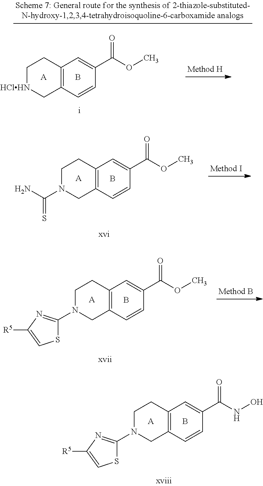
C12=C(C=CC(C(NO)=O)=C1)CN(C1=NC([R5])=CS1)CC2.B.[A].C12=C(C=CC(C(OC)=O)=C1)C[HClHN]CC2.B.[A].C12=C(C=CC(C(OC)=O)=C1)CN(C(N)=S)CC2.B.[A].C12=C(C=CC(C(OC)=O)=C1)CN(C1=NC([R5])=CS1)CC2.B.[A]
